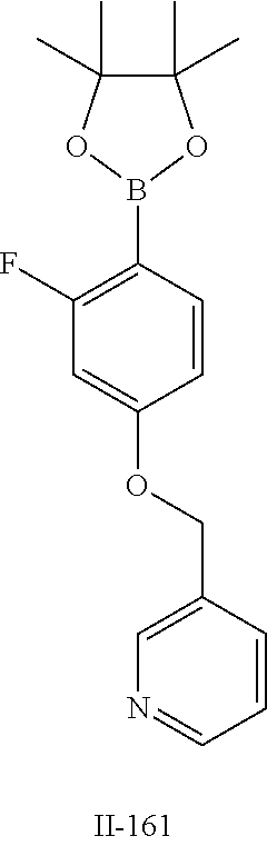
C1(B2OC(C)(C)C(C)(C)O2)=C(F)C=C(OCC2=CN=CC=C2)C=C1
